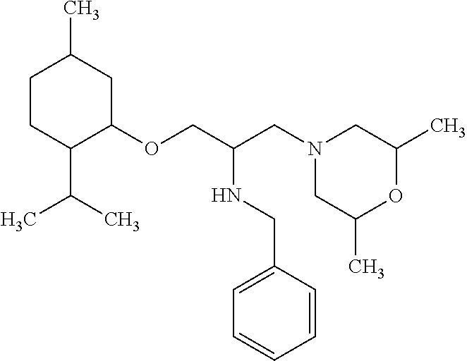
C1CC(C(C)C)C(OCC(CN2CC(C)OC(C)C2)NCC2=CC=CC=C2)CC1C
